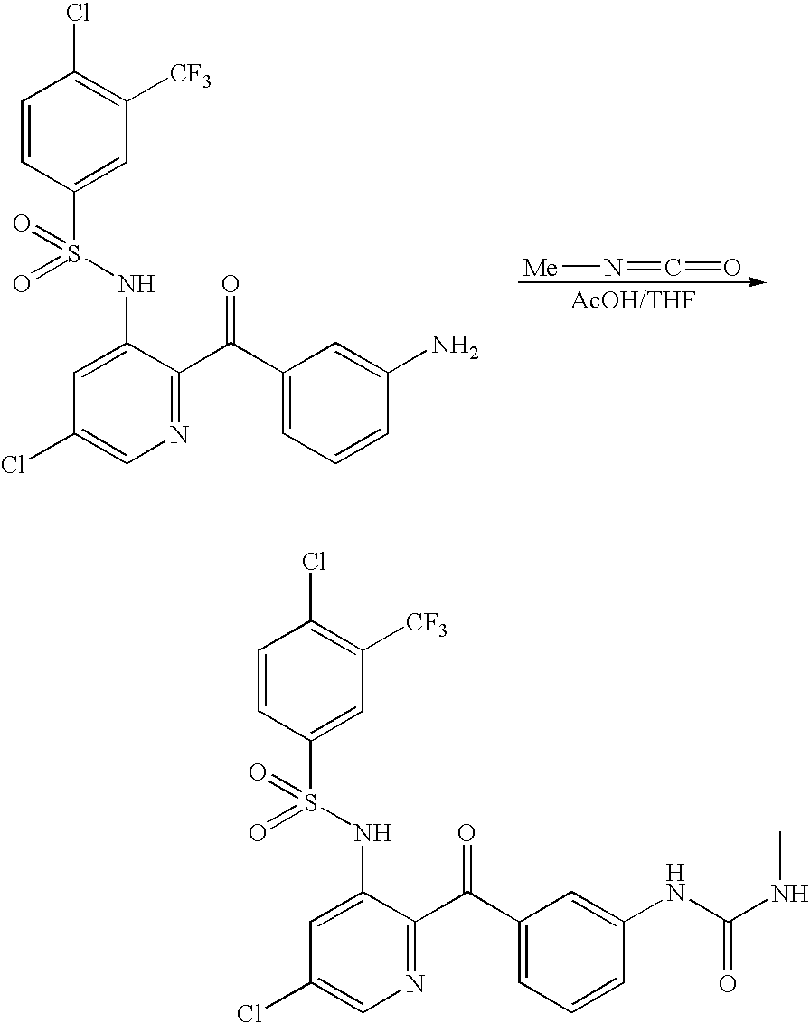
C1(Cl)=CN=C(C(C2=CC=CC(N)=C2)=O)C(NS(=O)(=O)C2=CC([CF3])=C(Cl)C=C2)=C1.[Me]N=C=O.C1(Cl)=CN=C(C(C2=CC=CC(NC(=O)NC)=C2)=O)C(NS(=O)(=O)C2=CC([CF3])=C(Cl)C=C2)=C1
